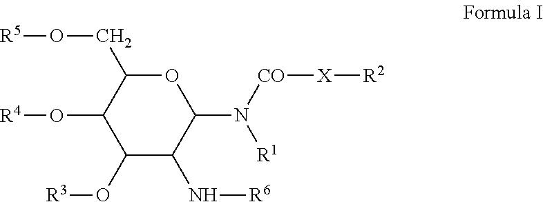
C1(O[R3])C(N[R6])C(N([CO][X][R2])[R1])OC(CO[R5])C1O[R4]
